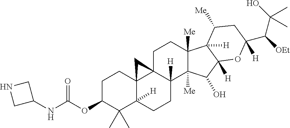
N(C(=O)OC1C(C)(C)C2([H])C3(CC1)C1(C([H])(CC2)C2([Me])C([Me])(CC1)C1([H])C([H])(C2O)OC(C(C(O)(C)C)[OEt])([H])CC1[Me])C3)C1CNC1
